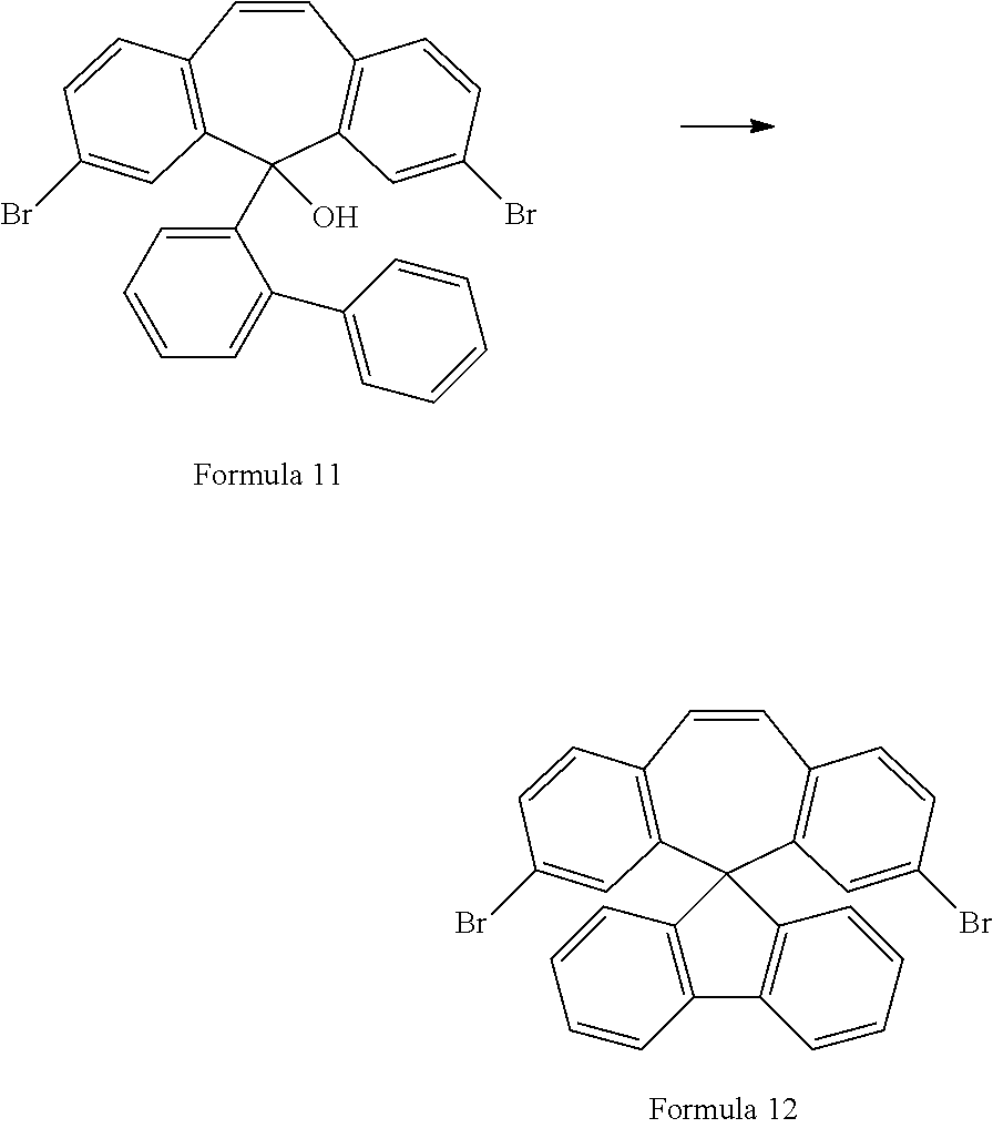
C1=CC2=C(C(O)(C3=CC=CC=C3C3=CC=CC=C3)C3=C1C=CC(Br)=C3)C=C(Br)C=C2.C1=CC2=C(C3(C4=C1C=CC(Br)=C4)C1=C(C4=C3C=CC=C4)C=CC=C1)C=C(Br)C=C2
